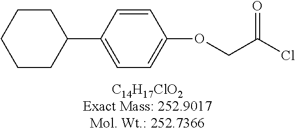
C(C(Cl)=O)OC1=CC=C(C2CCCCC2)C=C1
